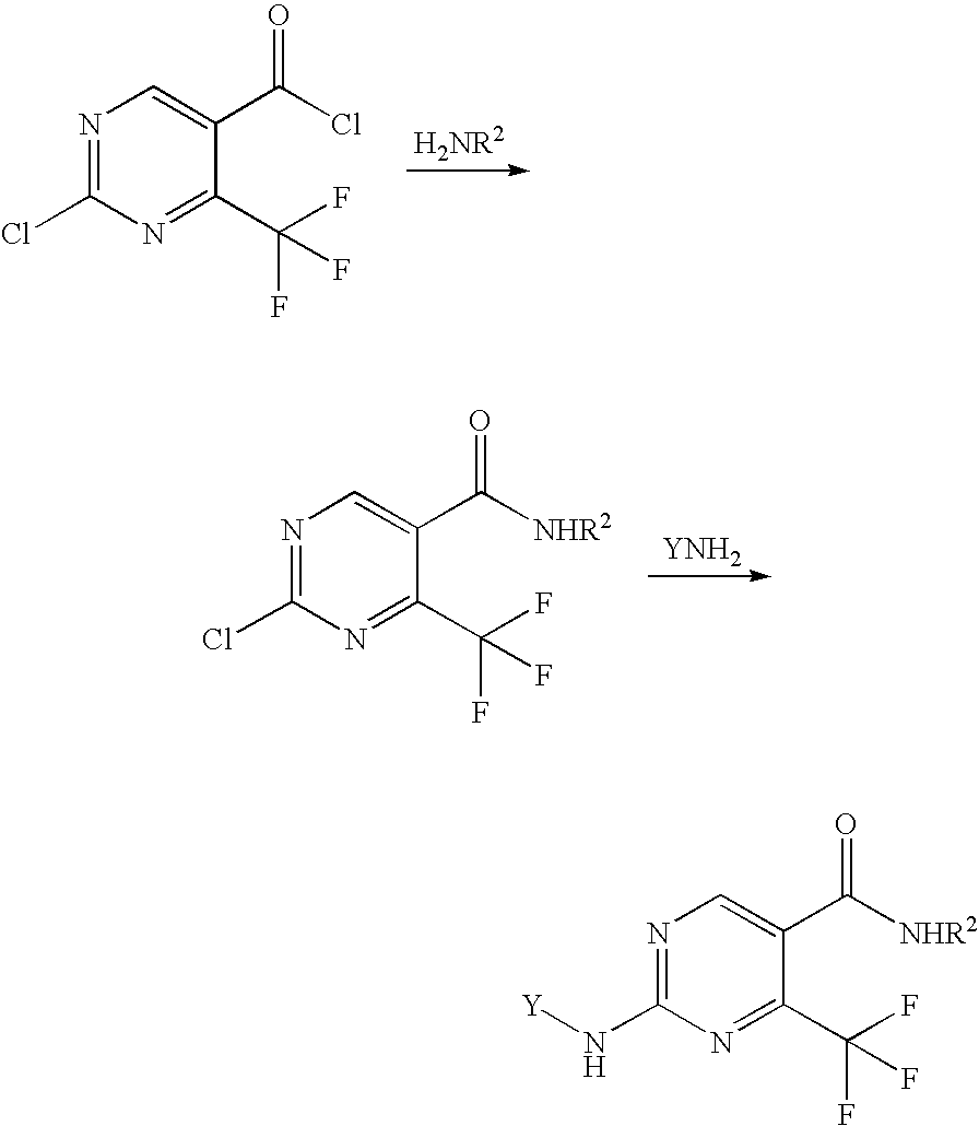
N1=C(Cl)N=C(C(F)(F)F)C(C(Cl)=O)=C1.N1=C(Cl)N=C(C(F)(F)F)C(C([NHR2])=O)=C1.[YNH2].N1=C(N[Y])N=C(C(F)(F)F)C(C([NHR2])=O)=C1
